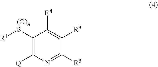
C1([(O)nS][R1])=C([Q])N=C([R5])C([R3])=C1[R4]
